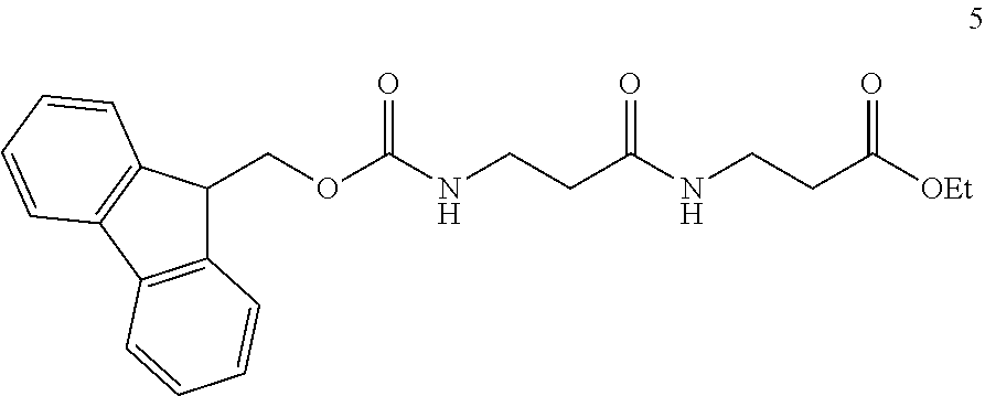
C12=C(C3=C(C1COC(NCCC(NCCC([OEt])=O)=O)=O)C=CC=C3)C=CC=C2
